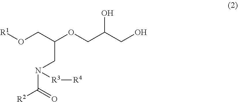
[R1]OCC(OCC(CO)O)CN(C([R2])=O)[R3][R4]
